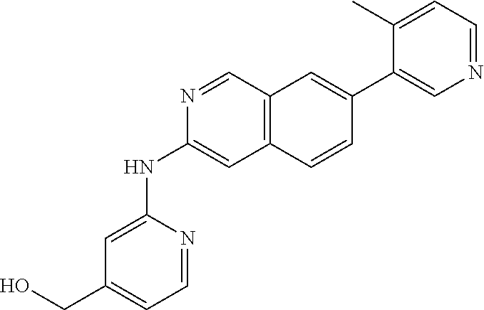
N1=CC2=C(C=C1NC1=CC(CO)=CC=N1)C=CC(C1=CN=CC=C1C)=C2
